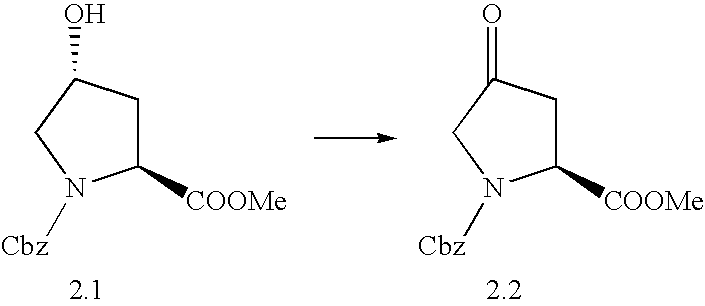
C1([COOMe])CC(O)CN1[Cbz].C1([COOMe])CC(=O)CN1[Cbz]
